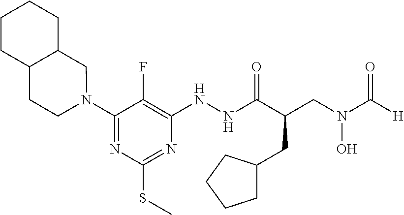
N1(C2=NC(SC)=NC(NNC(C(CN(C([H])=O)O)CC3CCCC3)=O)=C2F)CC2C(CC1)CCCC2
